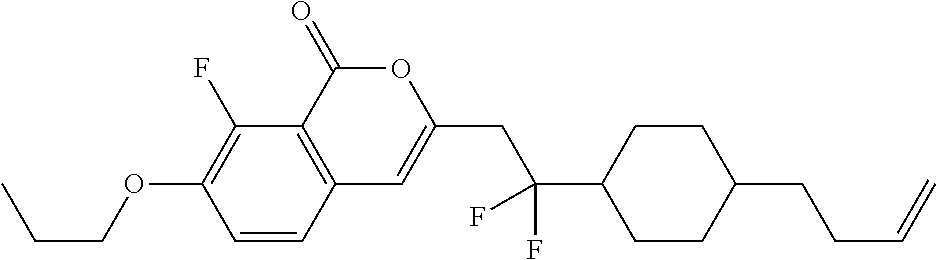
C1=CC2=C(C(F)=C1OCCC)C(=O)OC(CC(C1CCC(CCC=C)CC1)(F)F)=C2
